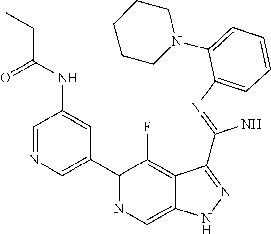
C1=NC=C(C2=NC=C3C(=C2F)C(C2=NC4=C(N2)C=CC=C4N2CCCCC2)=NN3)C=C1NC(CC)=O
